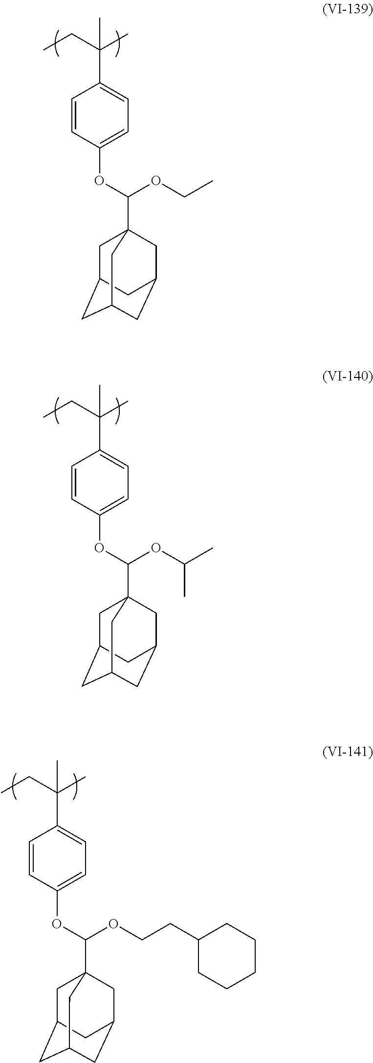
C(C1=CC=C(OC(OCC)C23CC4CC(CC(C2)C4)C3)C=C1)(CC)(C)C.C(C1=CC=C(OC(OC(C)C)C23CC4CC(CC(C2)C4)C3)C=C1)(CC)(C)C.C(C1=CC=C(OC(OCCC2CCCCC2)C23CC4CC(CC(C2)C4)C3)C=C1)(CC)(C)C
